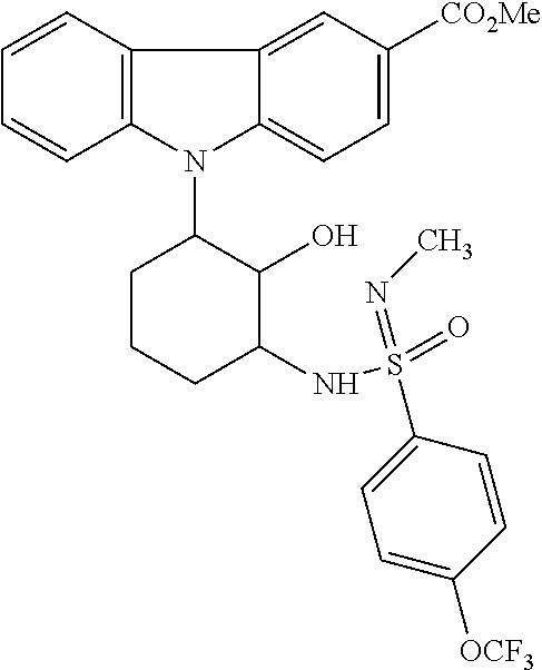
N1(C2CCCC(NS(=O)(=NC)C3=CC=C([OCF3])C=C3)C2O)C2=C(C3=CC([CO2Me])=CC=C13)C=CC=C2
